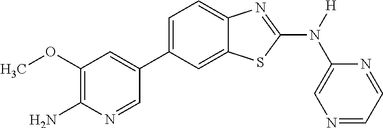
C1(OC)=C(N)N=CC(C2=CC=C3C(=C2)SC(N([H])C2=CN=CC=N2)=N3)=C1
